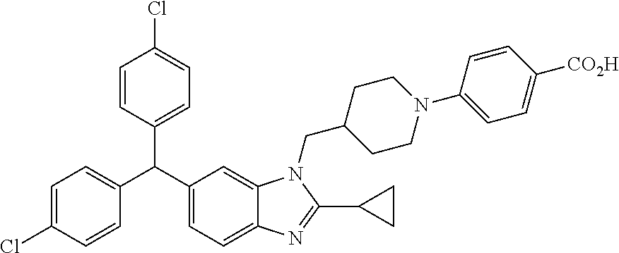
C1=C(Cl)C=CC(C(C2=CC=C3C(=C2)N(CC2CCN(C4=CC=C([CO2H])C=C4)CC2)C(C2CC2)=N3)C2=CC=C(Cl)C=C2)=C1
